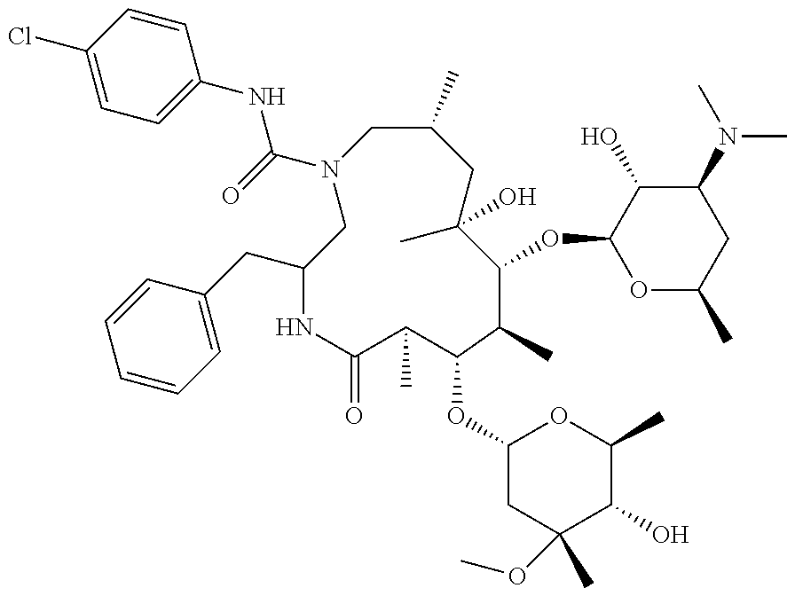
C(N1CC(C)CC(C)(O)C(OC2OC(C)CC(N(C)C)C2O)C(C)C(OC2CC(OC)(C)C(O)C(C)O2)C(C)C(=O)NC(CC2=CC=CC=C2)C1)(=O)NC1=CC=C(Cl)C=C1
